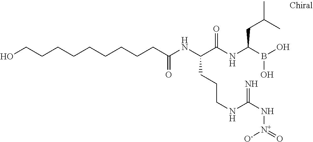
C(C(NC(C(NC(B(O)O)CC(C)C)=O)CCCNC(N[N+](=O)[O-])=N)=O)CCCCCCCCO
